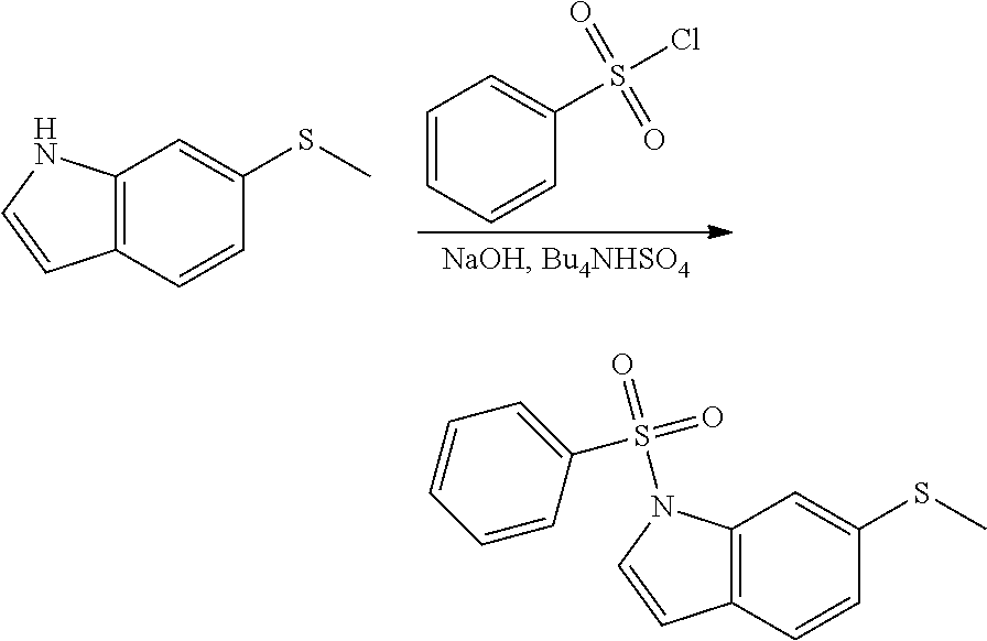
C12=C(C=CC(SC)=C1)C=CN2.C1=CC=CC(S(Cl)(=O)=O)=C1.C12=C(C=CC(SC)=C1)C=CN2S(=O)(=O)C1=CC=CC=C1
